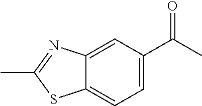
C1=C2C(=CC=C1C(C)=O)SC(C)=N2
